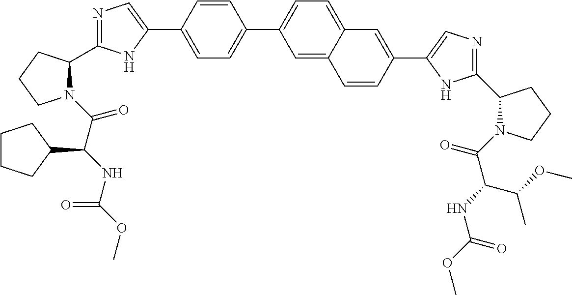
C1=C(C2=CN=C(C3N(C(C(NC(OC)=O)C4CCCC4)=O)CCC3)N2)C=CC(C2=CC=C3C(=C2)C=CC(C2=CN=C(C4N(C(C(NC(OC)=O)C(OC)C)=O)CCC4)N2)=C3)=C1
